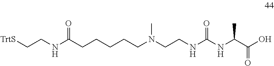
[TrtS]CCNC(CCCCCN(CCNC(NC(C(O)=O)C)=O)C)=O
